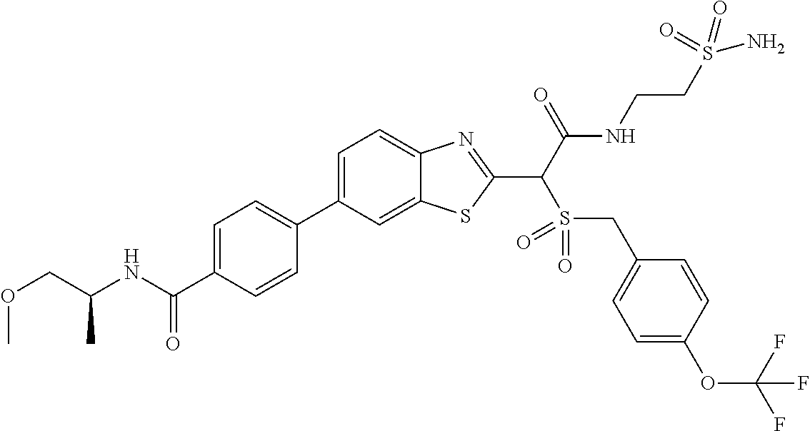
C1=C(C2=CC=C(C(NC(COC)C)=O)C=C2)C=C2C(=C1)N=C(C(C(NCCS(N)(=O)=O)=O)S(=O)(=O)CC1=CC=C(OC(F)(F)F)C=C1)S2
